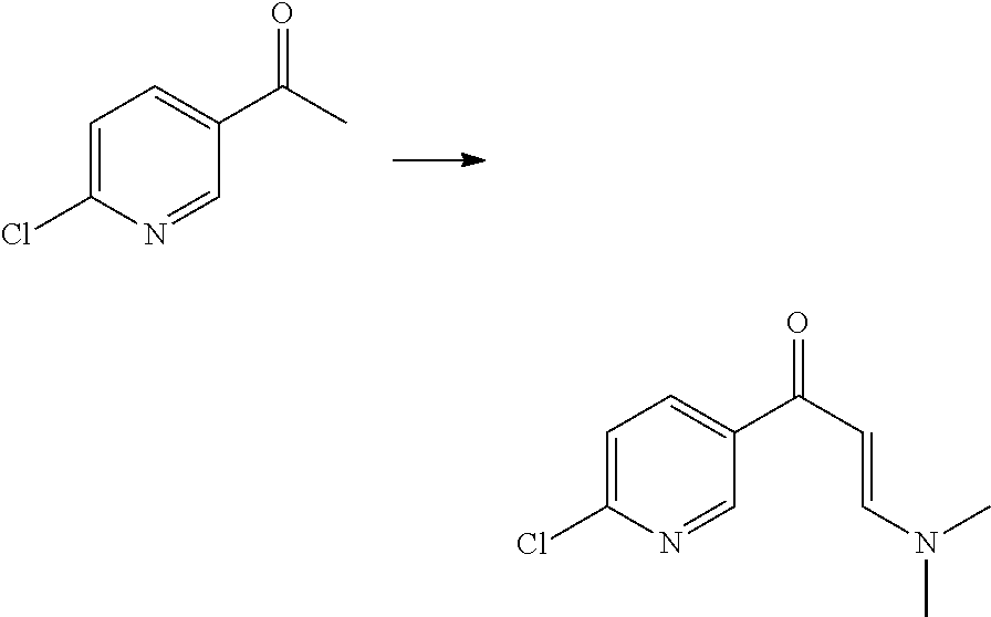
C1=C(Cl)N=CC(C(C)=O)=C1.C1=C(Cl)N=CC(C(C=CN(C)C)=O)=C1
